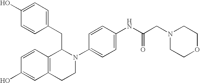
C1=C(O)C=CC(CC2C3=C(CCN2C2=CC=C(NC(CN4CCOCC4)=O)C=C2)C=C(O)C=C3)=C1
